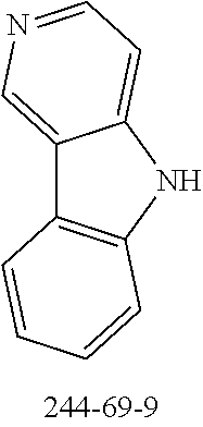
C12=CN=CC=C1NC1=C2C=CC=C1
